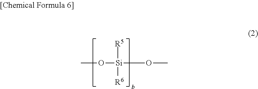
CO[Si]([R5])([R6])OC
